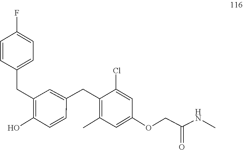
C(C(=O)NC)OC1=CC(C)=C(CC2=CC(CC3=CC=C(F)C=C3)=C(O)C=C2)C(Cl)=C1
